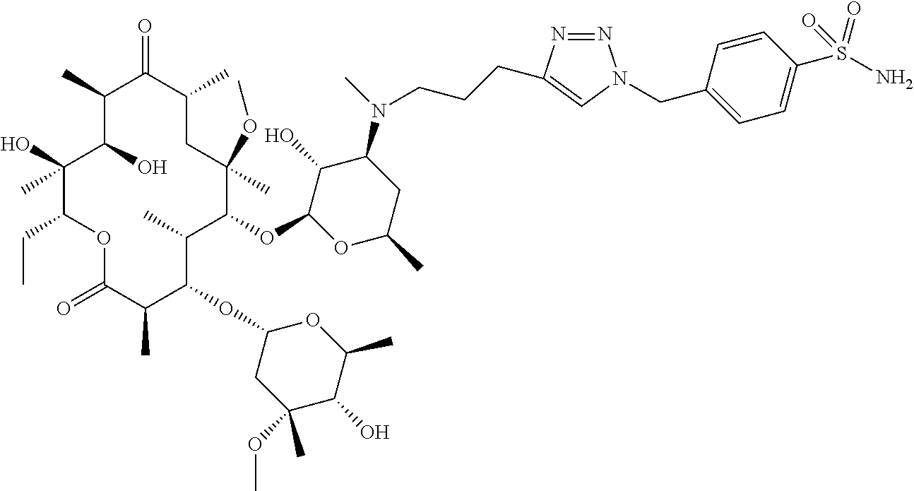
O(C1C(C)C(OC2CC(OC)(C)C(O)C(C)O2)C(C)C(=O)OC(CC)C(O)(C)C(O)C(C)C(=O)C(C)CC1(OC)C)C1C(O)C(N(C)CCCC2=CN(CC3=CC=C(S(N)(=O)=O)C=C3)N=N2)CC(C)O1
